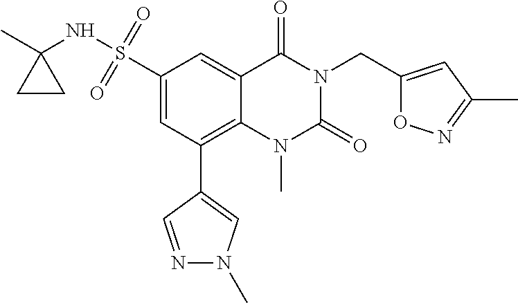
C1(S(NC2(C)CC2)(=O)=O)=CC(C2=CN(C)N=C2)=C2C(=C1)C(=O)N(CC1=CC(C)=NO1)C(=O)N2C
